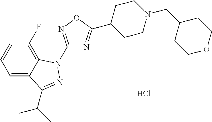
C1(F)=C2C(=CC=C1)C(C(C)C)=NN2C1=NOC(C2CCN(CC3CCOCC3)CC2)=N1.Cl
